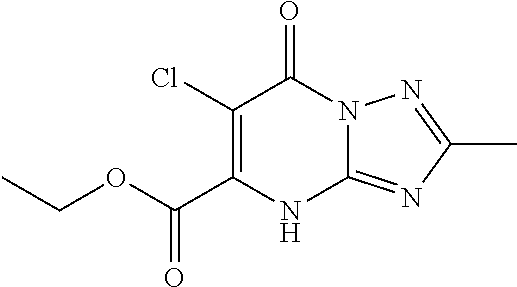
C(C1=C(Cl)C(=O)N2C(=NC(C)=N2)N1)(=O)OCC
